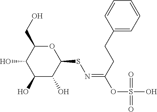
C1(O)C(O)C(O)C(SN=C(OS(O)(=O)=O)CCC2=CC=CC=C2)OC1CO
